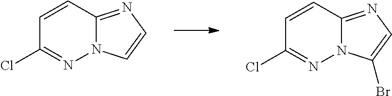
C1=CC2=NC=CN2N=C1Cl.C1=CC2=NC=C(Br)N2N=C1Cl
